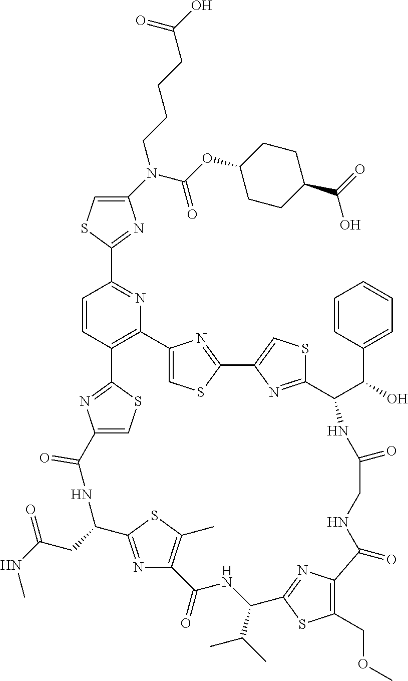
C1(N(C(OC2CCC(C(=O)O)CC2)=O)CCCCC(O)=O)=CSC(C2=NC3=C(C=C2)C2=NC(=CS2)C(=O)NC(CC(=O)NC)C2=NC(=C(C)S2)C(=O)NC(C(C)C)C2=NC(=C(COC)S2)C(=O)NCC(=O)NC(C(C2=CC=CC=C2)O)C2=NC(=CS2)C2=NC3=CS2)=N1
